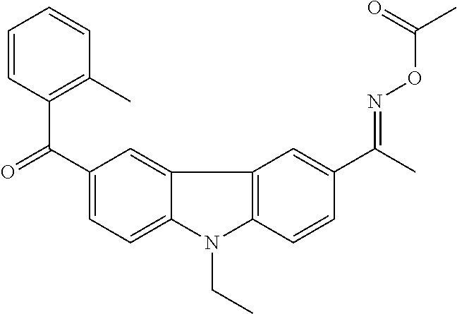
C1(C(=O)C2=C(C)C=CC=C2)=CC=C2C(=C1)C1=C(N2CC)C=CC(C(C)=NOC(C)=O)=C1
